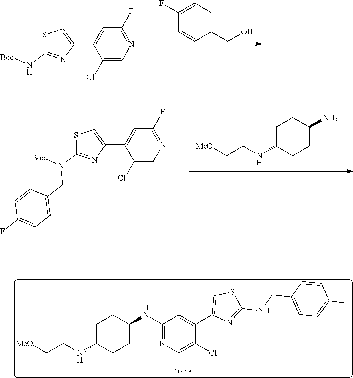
C1(F)=CC=C(CO)C=C1.C1=C(C2=CSC(N[Boc])=N2)C(Cl)=CN=C1F.C1C(NCC[MeO])CCC(N)C1.C1=C(C2=CSC(N([Boc])CC3=CC=C(F)C=C3)=N2)C(Cl)=CN=C1F.C1C(NCC[MeO])CCC(NC2=NC=C(Cl)C(C3=CSC(NCC4=CC=C(F)C=C4)=N3)=C2)C1
